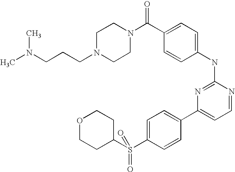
C1N(CCCN(C)C)CCN(C(C2=CC=C(NC3=NC(C4=CC=C(S(C5CCOCC5)(=O)=O)C=C4)=CC=N3)C=C2)=O)C1
